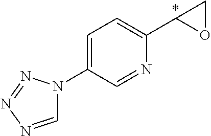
C1=C(N2C=NN=N2)C=NC(C2OC2)=C1
